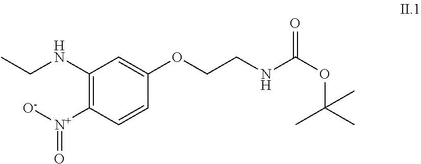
C1(NCC)=C([N+]([O-])=O)C=CC(OCCNC(OC(C)(C)C)=O)=C1
